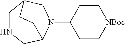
C1NCC2N(C3CC[NBoc]CC3)CC1CC2
